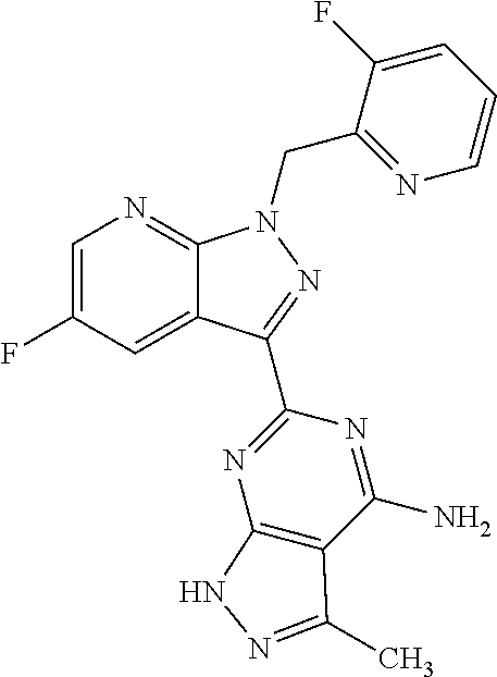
C1=C(F)C=C2C(=N1)N(CC1=NC=CC=C1F)N=C2C1=NC2=C(C(N)=N1)C(C)=NN2
